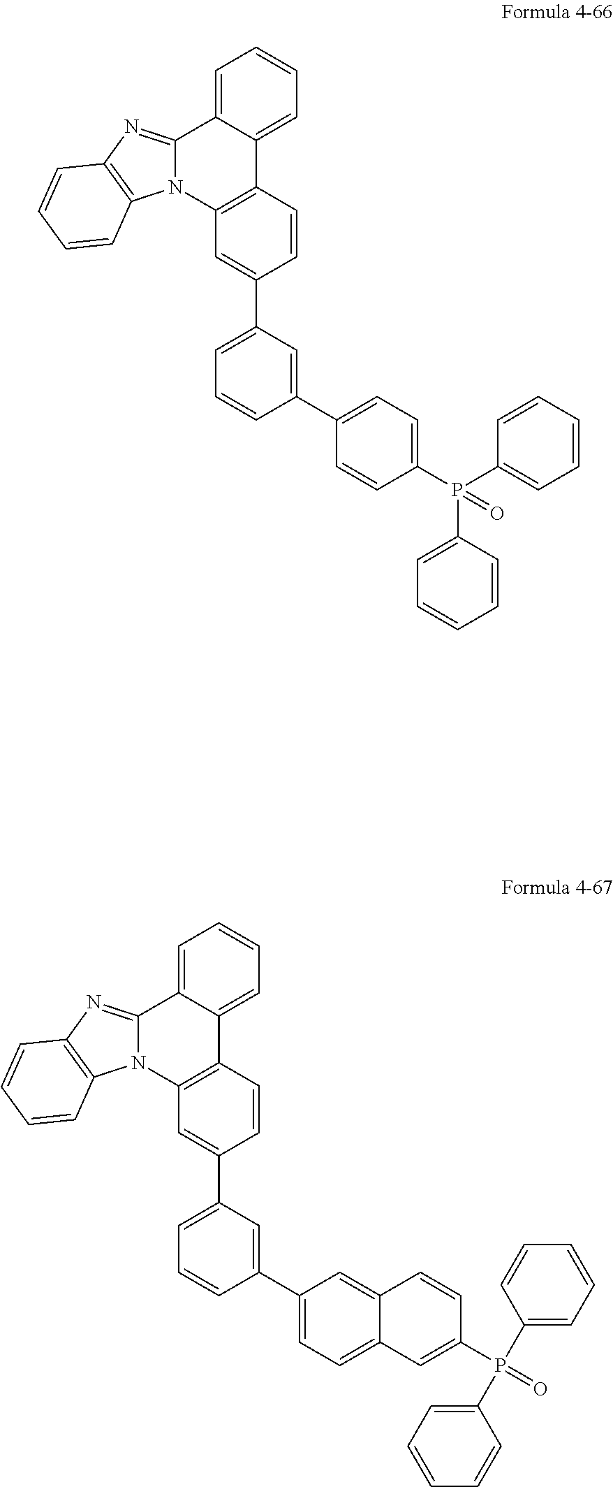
C1=C2C(=CC=C1)C1=C(N3C2=NC2=C3C=CC=C2)C=C(C2=CC=CC(C3=CC=C(P(C4=CC=CC=C4)(C4=CC=CC=C4)=O)C=C3)=C2)C=C1.C1=C2C(=CC=C1)C1=C(N3C2=NC2=C3C=CC=C2)C=C(C2=CC=CC(C3=CC=C4C(=C3)C=CC(P(C3=CC=CC=C3)(C3=CC=CC=C3)=O)=C4)=C2)C=C1
